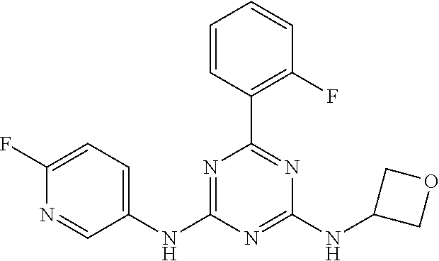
C1=CC(C2=NC(NC3COC3)=NC(NC3=CC=C(F)N=C3)=N2)=C(F)C=C1
